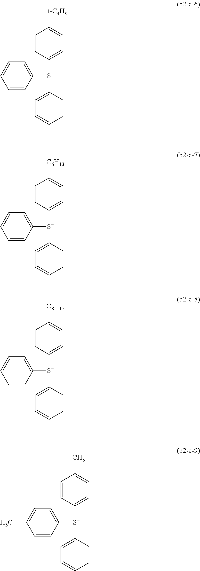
C1=CC([S+](C2=CC=CC=C2)C2=CC=CC=C2)=CC=C1[t-C4H9].C1=CC([S+](C2=CC=CC=C2)C2=CC=CC=C2)=CC=C1[C6H13].C1=CC([S+](C2=CC=CC=C2)C2=CC=CC=C2)=CC=C1[C8H17].C1=CC([S+](C2=CC=C(C)C=C2)C2=CC=CC=C2)=CC=C1C
